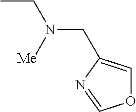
CCN(CC1=COC=N1)[Me]
